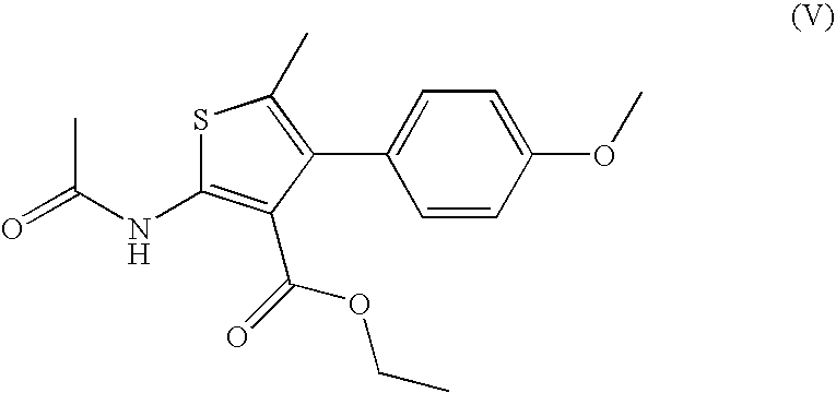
S1C(NC(=O)C)=C(C(=O)OCC)C(C2=CC=C(OC)C=C2)=C1C
